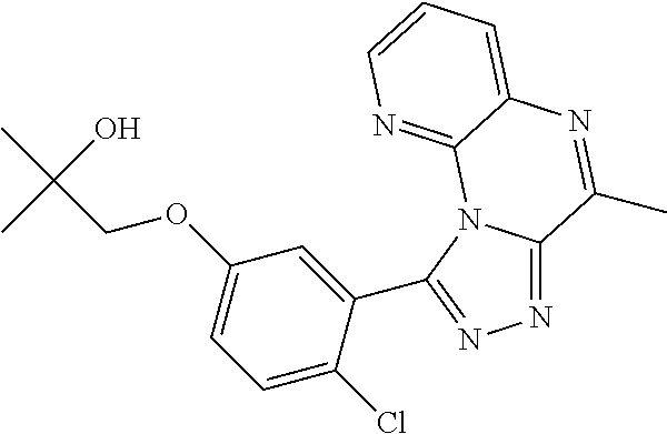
N1=C2N(C(C3=CC(OCC(C)(O)C)=CC=C3Cl)=N1)C1=NC=CC=C1N=C2C
